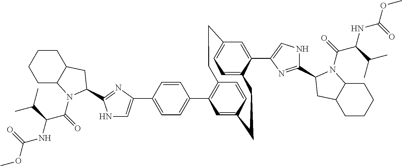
C1(C2=CC=C(C3=CNC(C4N(C(C(NC(OC)=O)C(C)C)=O)C5CCCCC5C4)=N3)C=C2)=C2C=CC(=C1)CCC1=CC=C(C=C1C1=CNC(C3N(C(C(NC(OC)=O)C(C)C)=O)C4CCCCC4C3)=N1)CC2
